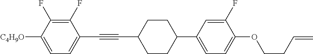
C1(F)=C(F)C([C4H9O])=CC=C1C#CC1CCC(C2=CC=C(OCCC=C)C(F)=C2)CC1
